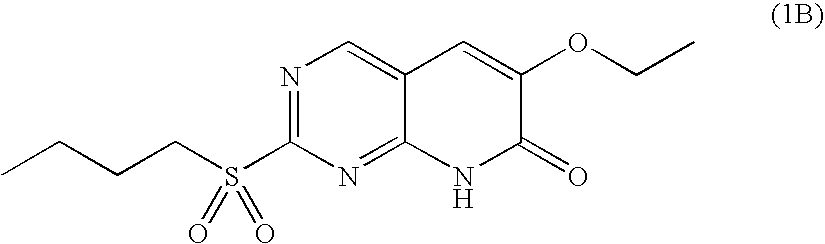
N1=C(S(CCCC)(=O)=O)N=C2C(=C1)C=C(OCC)C(=O)N2
